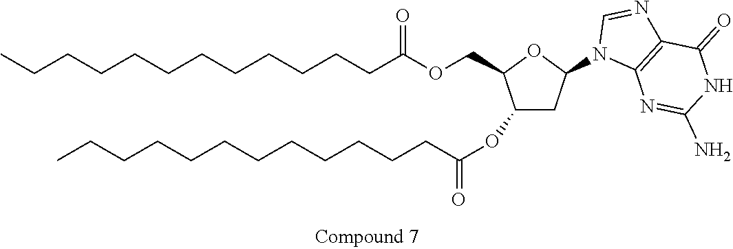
CCCCCCCCCCCCC(=O)OCC1C(OC(CCCCCCCCCCCC)=O)CC(N2C3=C(N=C2)C(=O)NC(N)=N3)O1
